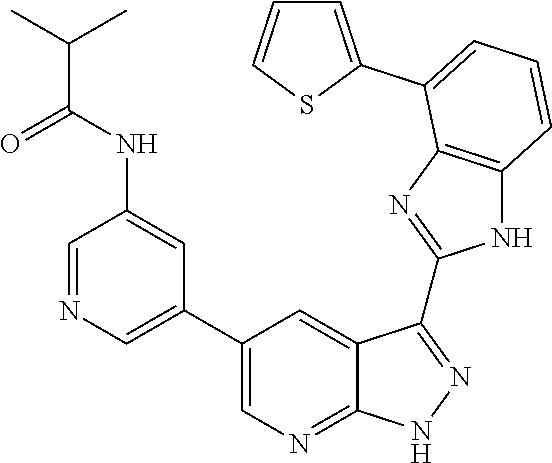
C1=NC=C(C2=CN=C3C(=C2)C(C2=NC4=C(N2)C=CC=C4C2=CC=CS2)=NN3)C=C1NC(C(C)C)=O
